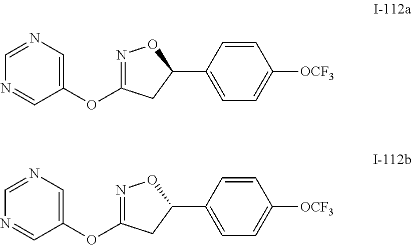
N1=C(OC2=CN=CN=C2)CC(C2=CC=C([OCF3])C=C2)O1.N1=C(OC2=CN=CN=C2)CC(C2=CC=C([OCF3])C=C2)O1
